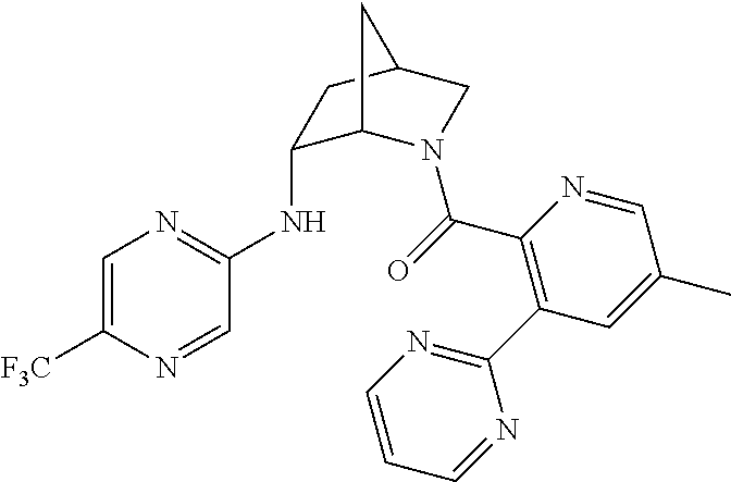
C1=C([F3C])N=CC(NC2C3N(C(=O)C4=C(C5=NC=CC=N5)C=C(C)C=N4)CC(C2)C3)=N1
